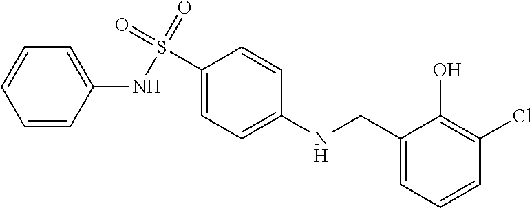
C1=CC=C(NS(=O)(=O)C2=CC=C(NCC3=CC=CC(Cl)=C3O)C=C2)C=C1
